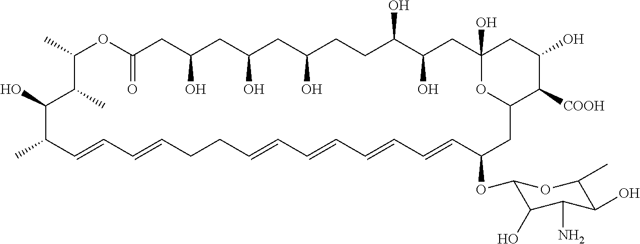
CC1OC(=O)CC(O)CC(O)CC(O)CCC(O)C(O)CC2(O)CC(O)C([COOH])C(CC(OC3C(O)C(N)C(O)C(C)O3)C=CC=CC=CC=CCCC=CC=CC(C)C(O)C1C)O2
